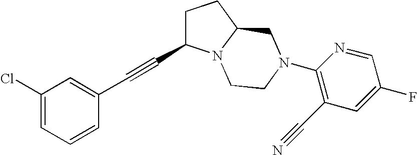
C1(Cl)=CC=CC(C#CC2CCC3N2CCN(C2=C(C#N)C=C(F)C=N2)C3)=C1
